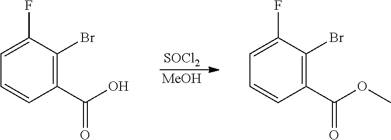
[SOCl2].[MeOH].C1(C(O)=O)=C(Br)C(F)=CC=C1.C1(C(OC)=O)=C(Br)C(F)=CC=C1
